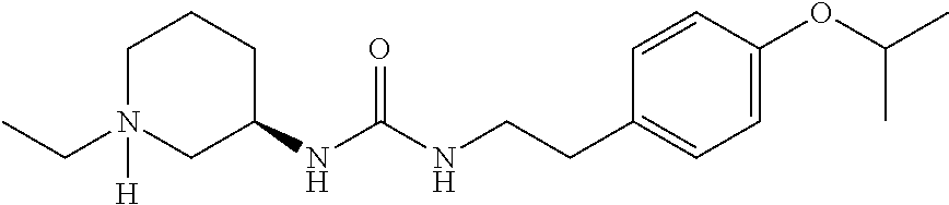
C1C(NC(NCCC2=CC=C(OC(C)C)C=C2)=O)CCCN1(CC)[H]
